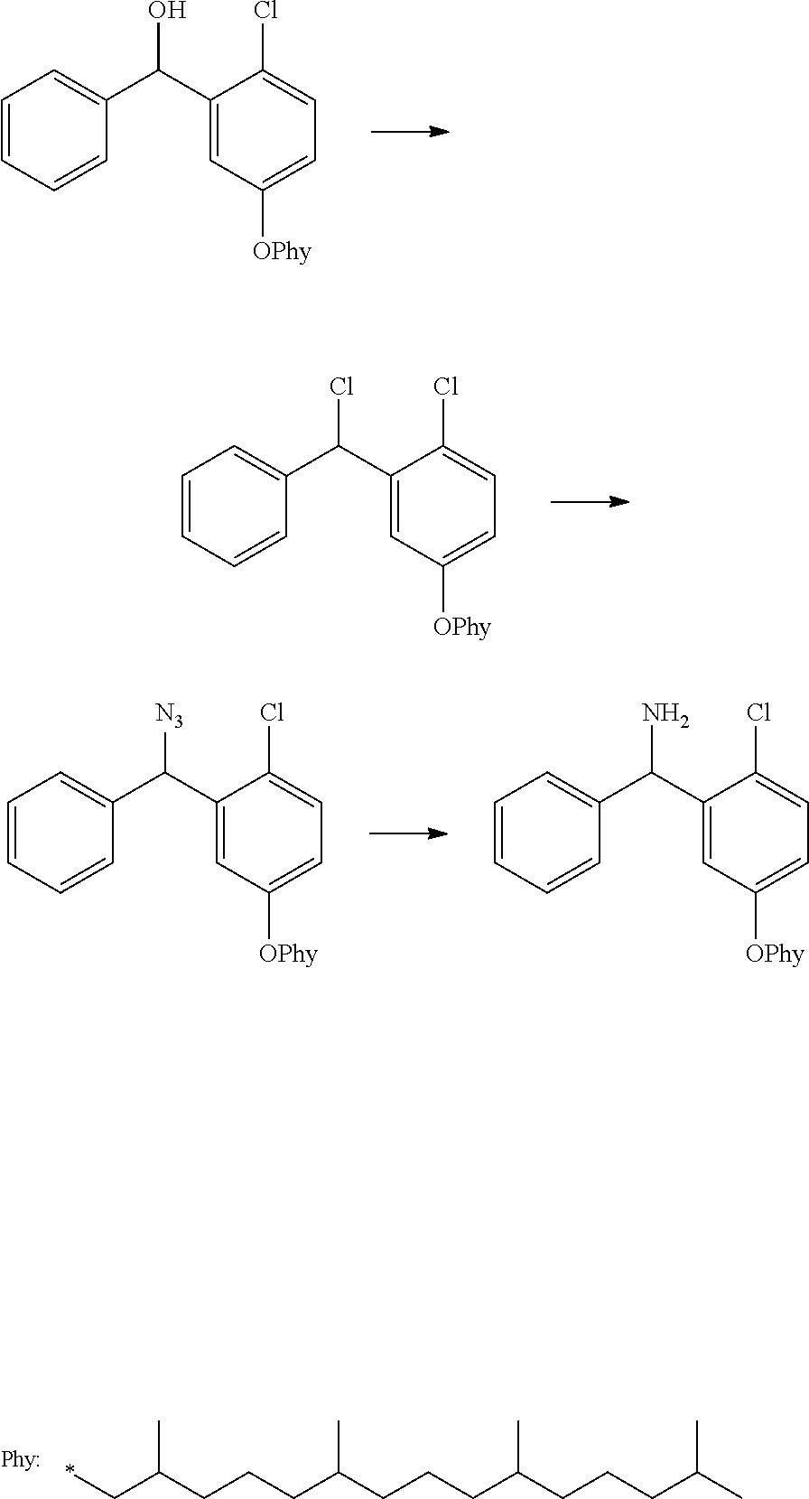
C1=CC=CC(C(C2=CC([OPhy])=CC=C2Cl)O)=C1.C1=CC=CC(C(C2=CC([OPhy])=CC=C2Cl)Cl)=C1.C1=CC=CC(C(C2=CC([OPhy])=CC=C2Cl)[N3])=C1.C1=CC=CC(C(C2=CC([OPhy])=CC=C2Cl)N)=C1.*CC(CCCC(CCCC(CCCC(C)C)C)C)C
